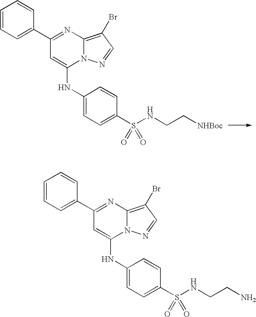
C1=CC=C(C2=NC3=C(Br)C=NN3C(NC3=CC=C(S(NCC[NHBoc])(=O)=O)C=C3)=C2)C=C1.C1=CC=C(C2=NC3=C(Br)C=NN3C(NC3=CC=C(S(NCCN)(=O)=O)C=C3)=C2)C=C1
